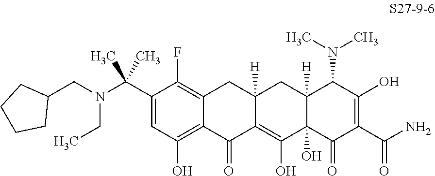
C(C)(C)(C1=CC(O)=C2C(=C1F)CC1([H])C(=C(O)C3(O)C([H])(C1)C(N(C)C)C(O)=C(C(N)=O)C3=O)C2=O)N(CC1CCCC1)CC
